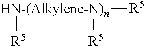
[HN-(Alkylene-N)n]([R5])([R5])[R5]
